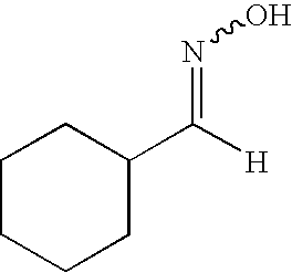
C1CCCC(C([H])=NO)C1
